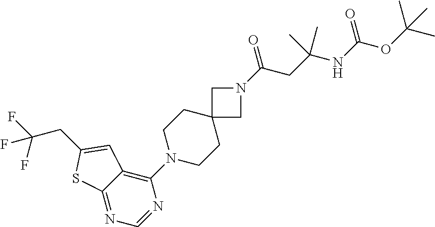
C12=NC=NC(N3CCC4(CC3)CN(C(CC(NC(OC(C)(C)C)=O)(C)C)=O)C4)=C1C=C(CC(F)(F)F)S2
